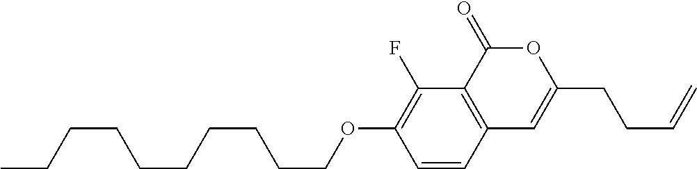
C1=CC2=C(C(F)=C1OCCCCCCCCCC)C(=O)OC(CCC=C)=C2
